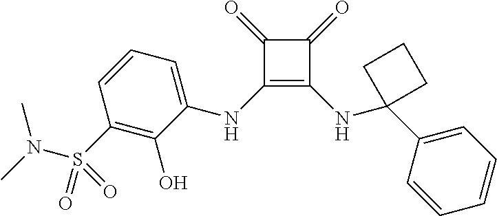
C1(=O)C(NC2=CC=CC(S(N(C)C)(=O)=O)=C2O)=C(NC2(C3=CC=CC=C3)CCC2)C1=O
